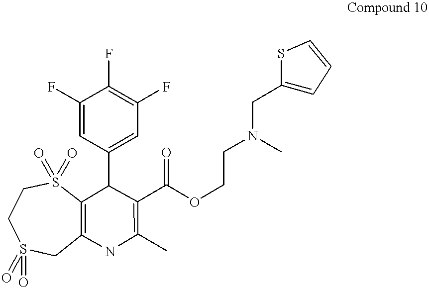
C12=C(C(C3=CC(F)=C(F)C(F)=C3)C(C(OCCN(C)CC3=CC=CS3)=O)=C(C)N1)S(=O)(=O)CCS(=O)(=O)C2
